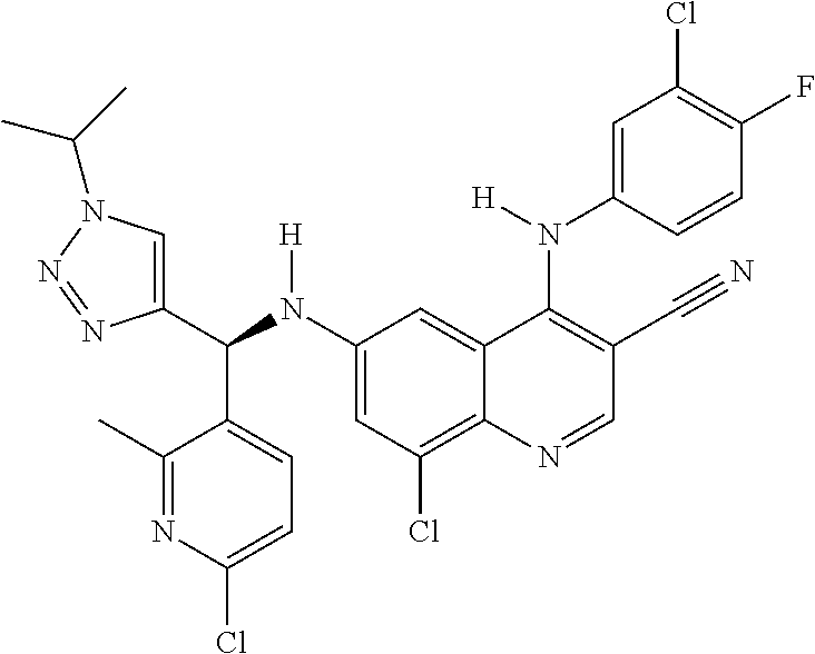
C1(N(C(C2=CN(C(C)C)N=N2)C2=CC=C(Cl)N=C2C)[H])=CC(Cl)=C2C(=C1)C(N(C1=CC(Cl)=C(F)C=C1)[H])=C(C#N)C=N2
